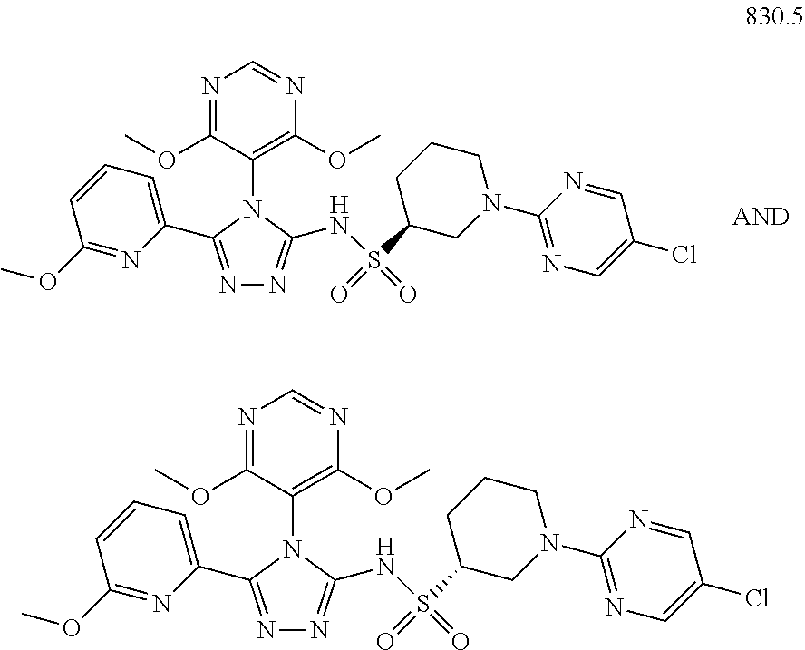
N1=C(C2=CC=CC(OC)=N2)N(C2=C(OC)N=CN=C2OC)C(NS(C2CN(C3=NC=C(Cl)C=N3)CCC2)(=O)=O)=N1.N1=C(C2=CC=CC(OC)=N2)N(C2=C(OC)N=CN=C2OC)C(NS(C2CN(C3=NC=C(Cl)C=N3)CCC2)(=O)=O)=N1
